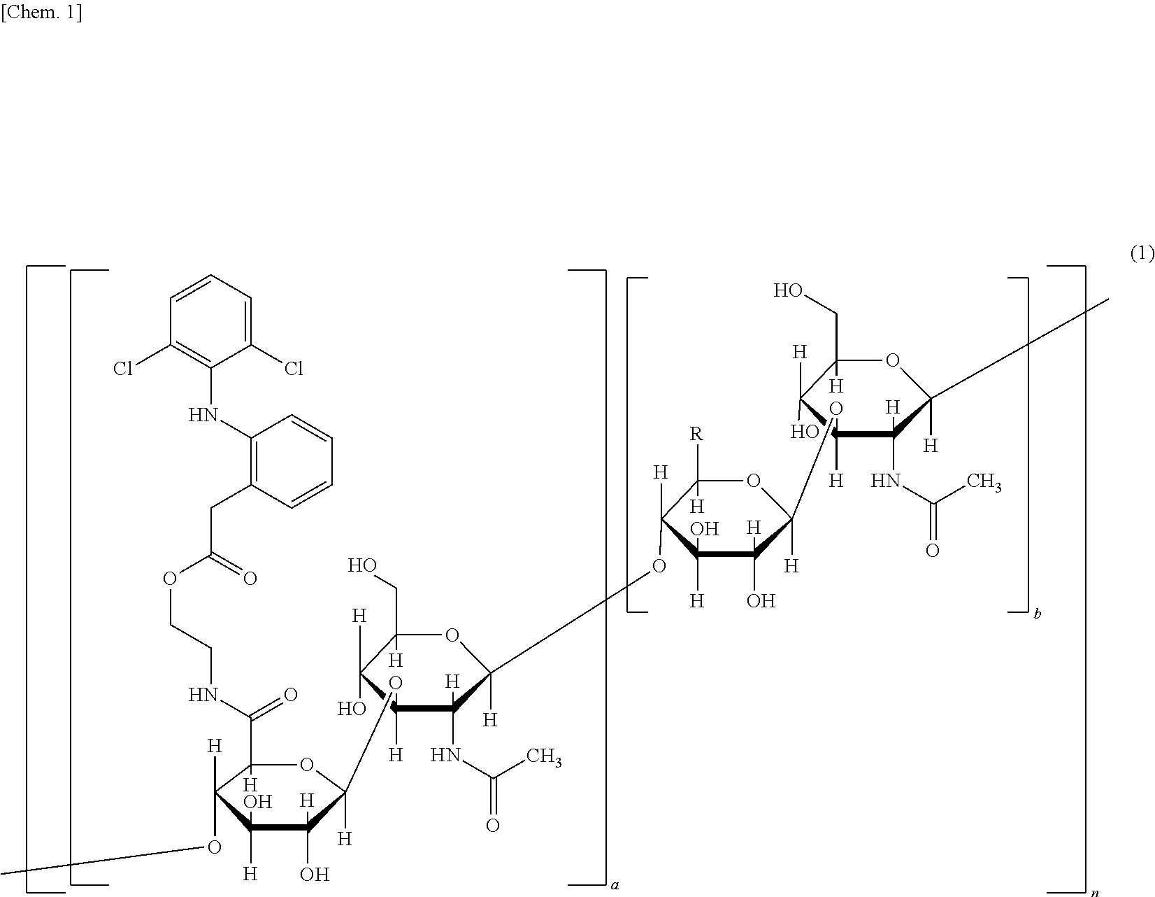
C1([H])(OC)C([H])(O)C(O)([H])C(OC2([H])C([H])(O)C([H])(CO)OC([H])(OC3([H])C([H])([R])OC([H])(OC4([H])C(O)([H])C([H])(CO)OC([H])(C)C4(NC(=O)C)[H])C(O)([H])C3([H])O)C2(NC(=O)C)[H])([H])OC1(C(NCCOC(CC1=C(NC2=C(Cl)C=CC=C2Cl)C=CC=C1)=O)=O)[H]
